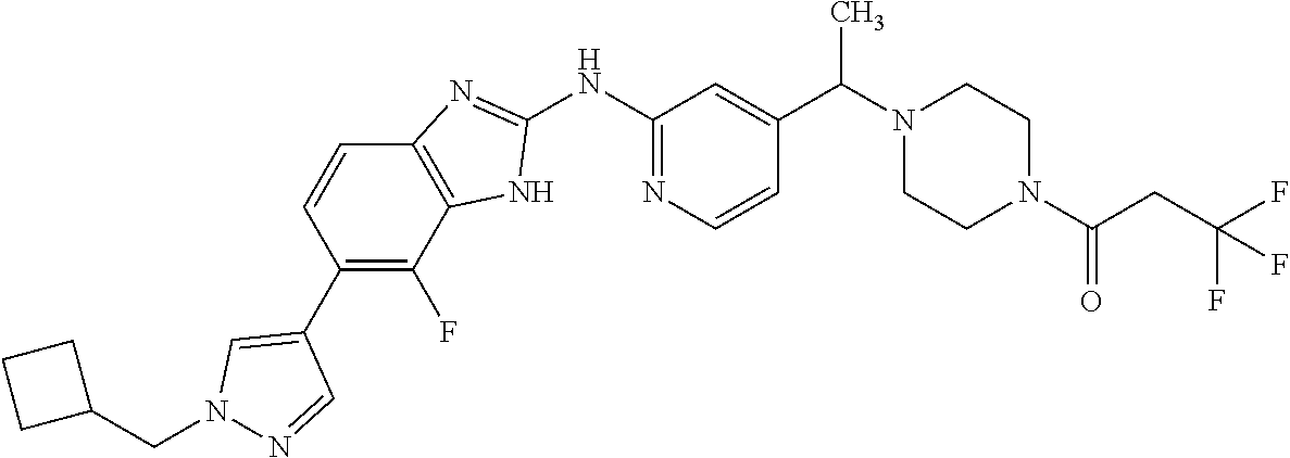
C1(C2=C(F)C3=C(C=C2)N=C(NC2=NC=CC(C(N4CCN(C(CC(F)(F)F)=O)CC4)C)=C2)N3)=CN(CC2CCC2)N=C1
